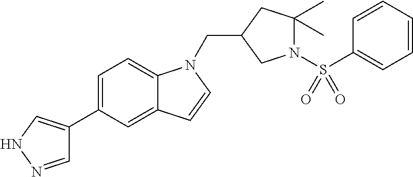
C1=C(C2=CNN=C2)C=C2C(=C1)N(CC1CN(S(C3=CC=CC=C3)(=O)=O)C(C)(C)C1)C=C2
